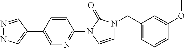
N1=CC(C2=CN=C(N3C=CN(CC4=CC=CC(OC)=C4)C3=O)C=C2)=CN1
